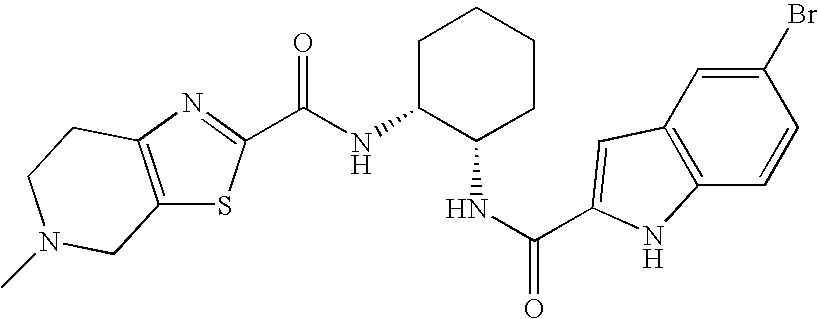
C(NC1C(NC(=O)C2=CC3=C(C=CC(Br)=C3)N2)CCCC1)(=O)C1=NC2=C(S1)CN(C)CC2
